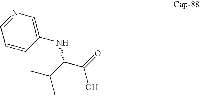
C1(NC(C(C)C)C(=O)O)=CN=CC=C1
